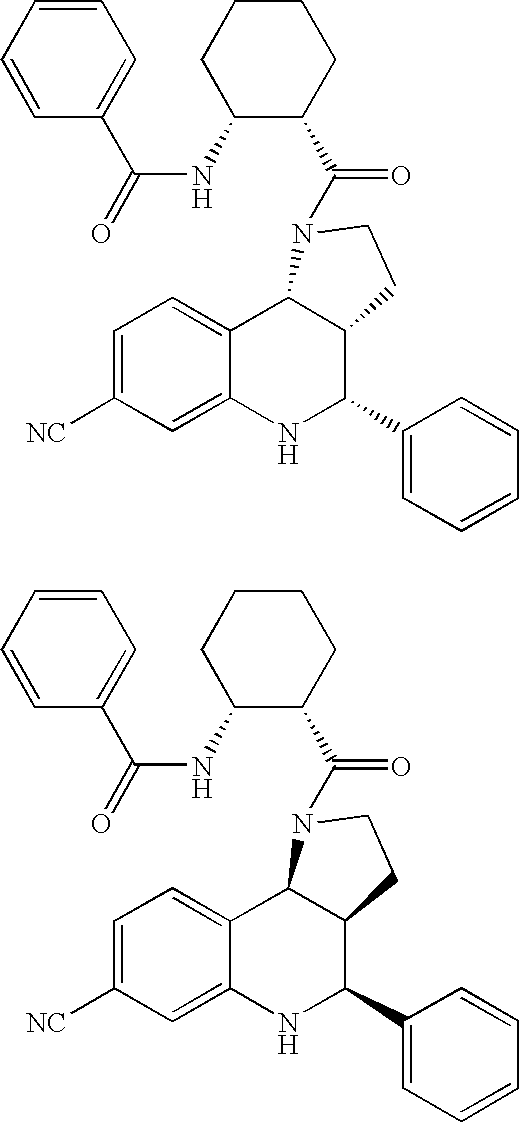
C1=C([NC])C=C2C(=C1)C1C(C(C3=CC=CC=C3)N2)CCN1C(=O)C1C(NC(=O)C2=CC=CC=C2)CCCC1.C1=C([NC])C=C2C(=C1)C1C(C(C3=CC=CC=C3)N2)CCN1C(=O)C1C(NC(=O)C2=CC=CC=C2)CCCC1
